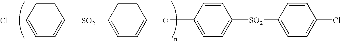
C1=CC(Cl)=CC=C1[SO2]C1=CC=C(O)C=C1.CC1=CC=C([SO2]C2=CC=C(Cl)C=C2)C=C1
